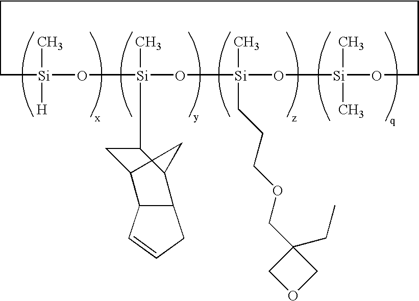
C1[Si](C)([H])O[Si](C)(C2CC3CC2C2C3C=CC2)O[Si](C)(CCCOCC2(CC)COC2)O[Si](C)(C)OCCC1
